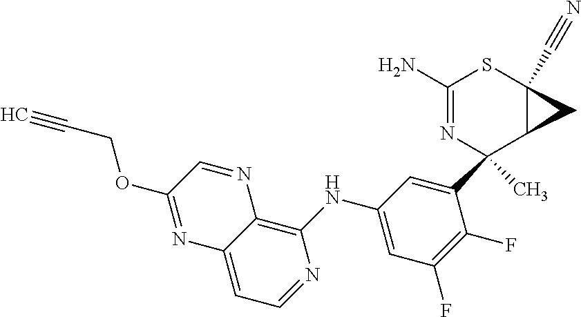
C1(C2(C)N=C(N)SC3(C#N)C2C3)=CC(NC2=C3C(=CC=N2)N=C(OCC#C)C=N3)=CC(F)=C1F
